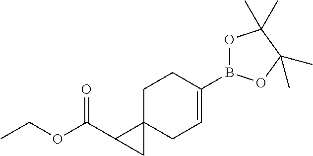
C(OC(C1C2(CC=C(B3OC(C)(C)C(C)(C)O3)CC2)C1)=O)C
